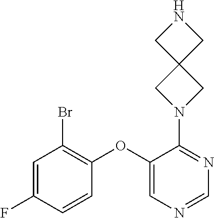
C1=NC=C(OC2=C(Br)C=C(F)C=C2)C(N2CC3(C2)CNC3)=N1
